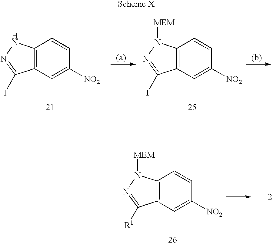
C12=C(C=C([NO2])C=C1)C(I)=NN2.C12=C(C=C([NO2])C=C1)C(I)=NN2[MEM].C12=C(C=C([NO2])C=C1)C([R1])=NN2[MEM]
